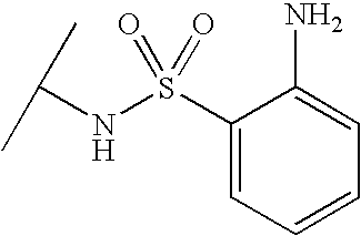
C(NS(C1=CC=CC=C1N)(=O)=O)(C)C
